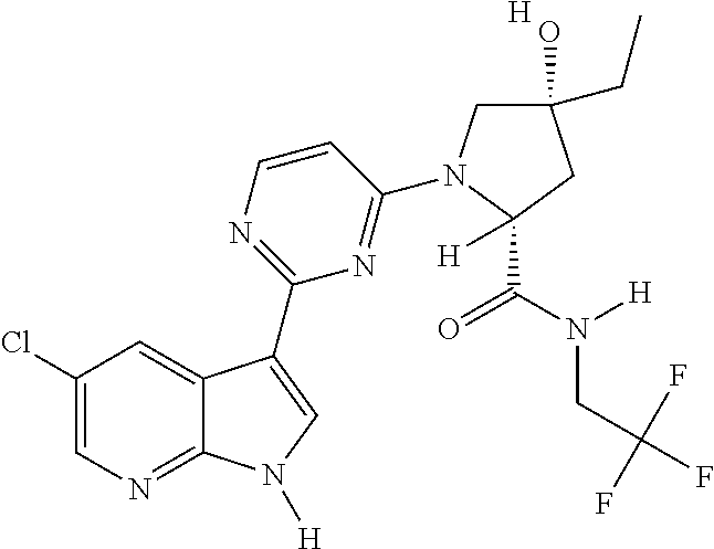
C1(Cl)=CN=C2C(=C1)C(C1=NC=CC(N3CC(O)(CC)CC3(C(N([H])CC(F)(F)F)=O)[H])=N1)=CN2[H].[H]
